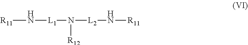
[R11]N[L1]N([R12])[L2]N[R11]
